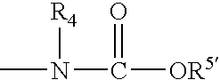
CN(C([OR5])=O)[R4]
